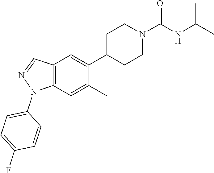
C12=C(C=C(C)C(C3CCN(C(NC(C)C)=O)CC3)=C1)N(C1=CC=C(F)C=C1)N=C2
